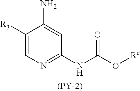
[(PY-2)].C1([R3])=CN=C(NC(O[Rc])=O)C=C1N
